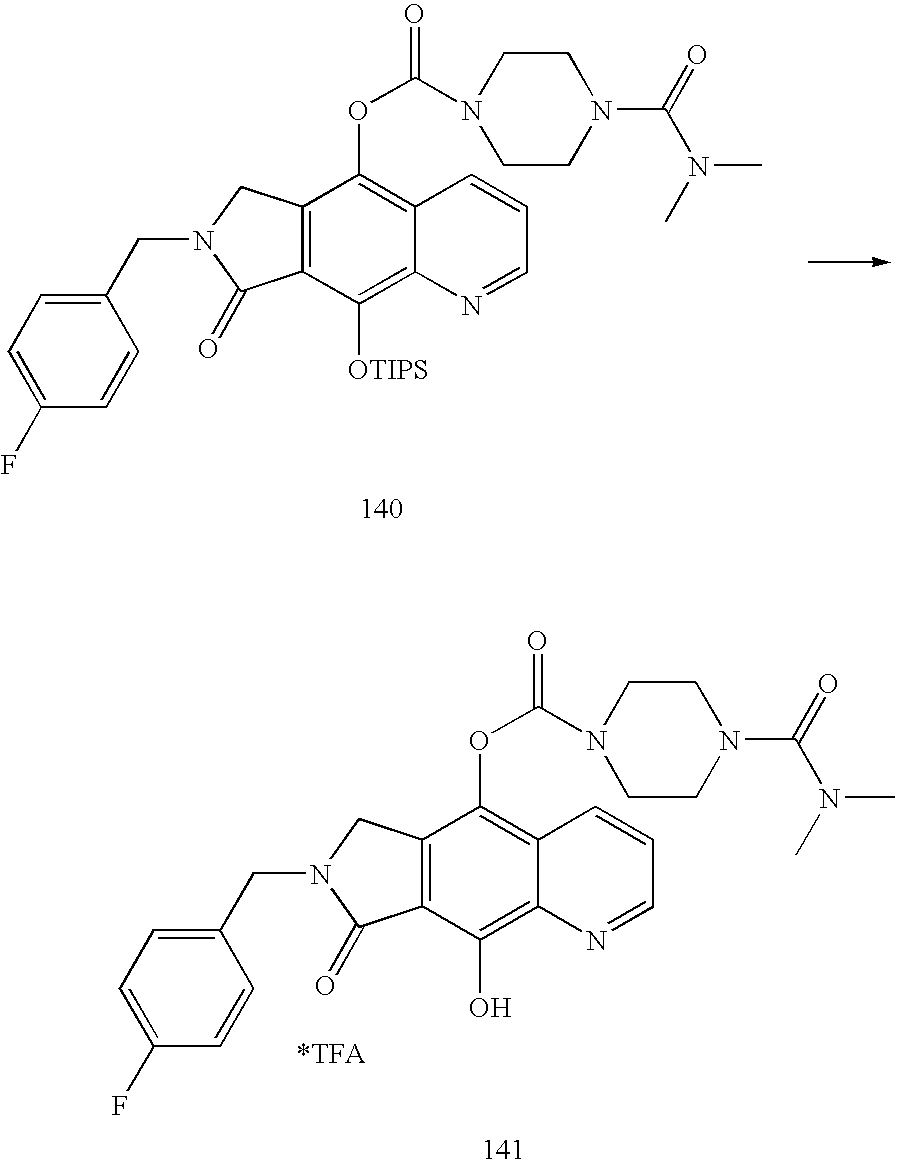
C12=C(C([OTIPS])=C3C(=C1OC(N1CCN(C(=O)N(C)C)CC1)=O)C=CC=N3)C(=O)N(CC1=CC=C(F)C=C1)C2.C12=C(C(O)=C3C(=C1OC(N1CCN(C(=O)N(C)C)CC1)=O)C=CC=N3)C(=O)N(CC1=CC=C(F)C=C1)C2
